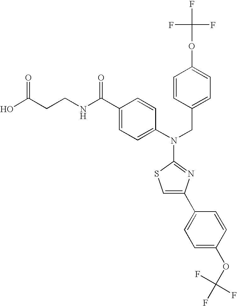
OC(CCNC(C1=CC=C(N(CC2=CC=C(OC(F)(F)F)C=C2)C2=NC(C3=CC=C(OC(F)(F)F)C=C3)=CS2)C=C1)=O)=O
